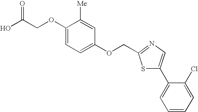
C(COC1=CC=C(OCC2=NC=C(C3=CC=CC=C3Cl)S2)C=C1[Me])(O)=O
